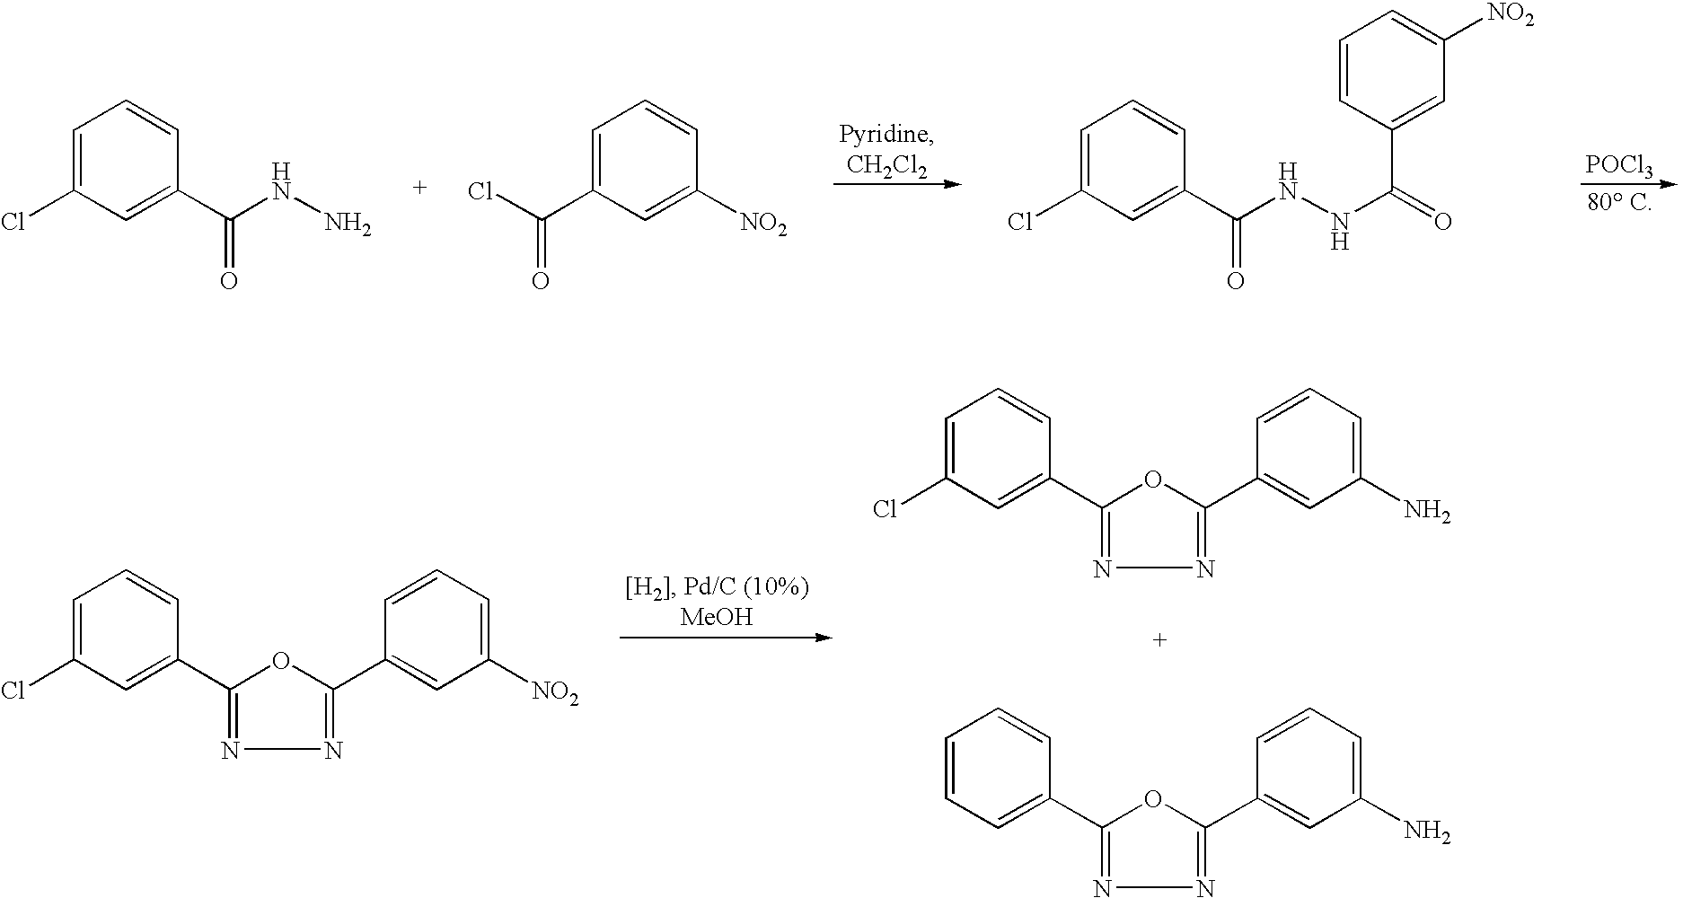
[POCl3].C1=C(Cl)C=C(C(NN)=O)C=C1.C1=C(C(Cl)=O)C=C([NO2])C=C1.C1=C(Cl)C=C(C(NNC(=O)C2=CC([NO2])=CC=C2)=O)C=C1.C1=C(Cl)C=C(C2=NN=C(C3=CC(N)=CC=C3)O2)C=C1.C1=CC=C(C2=NN=C(C3=CC(N)=CC=C3)O2)C=C1.C1=C(Cl)C=C(C2=NN=C(C3=CC([NO2])=CC=C3)O2)C=C1
